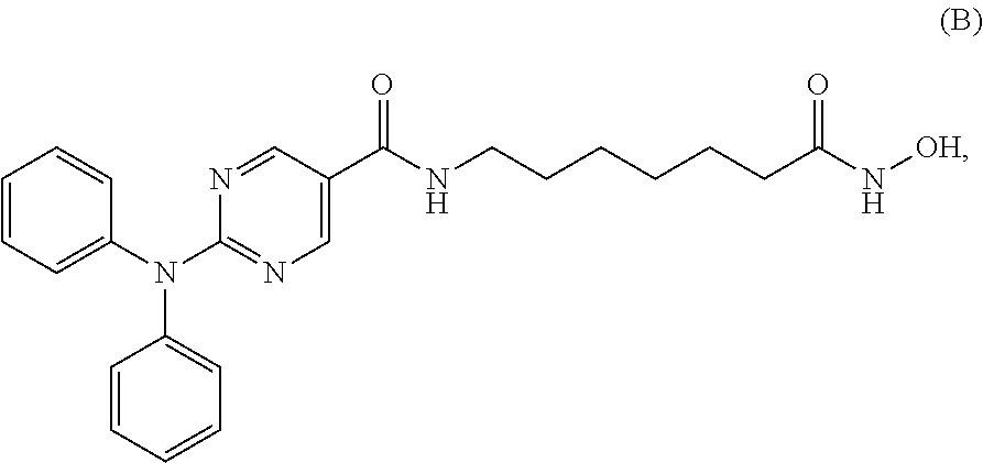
C1=CC=C(N(C2=NC=C(C(NCCCCCCC(N[OH])=O)=O)C=N2)C2=CC=CC=C2)C=C1
